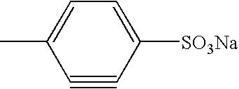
C1=C(C)C#CC([SO3Na])=C1
